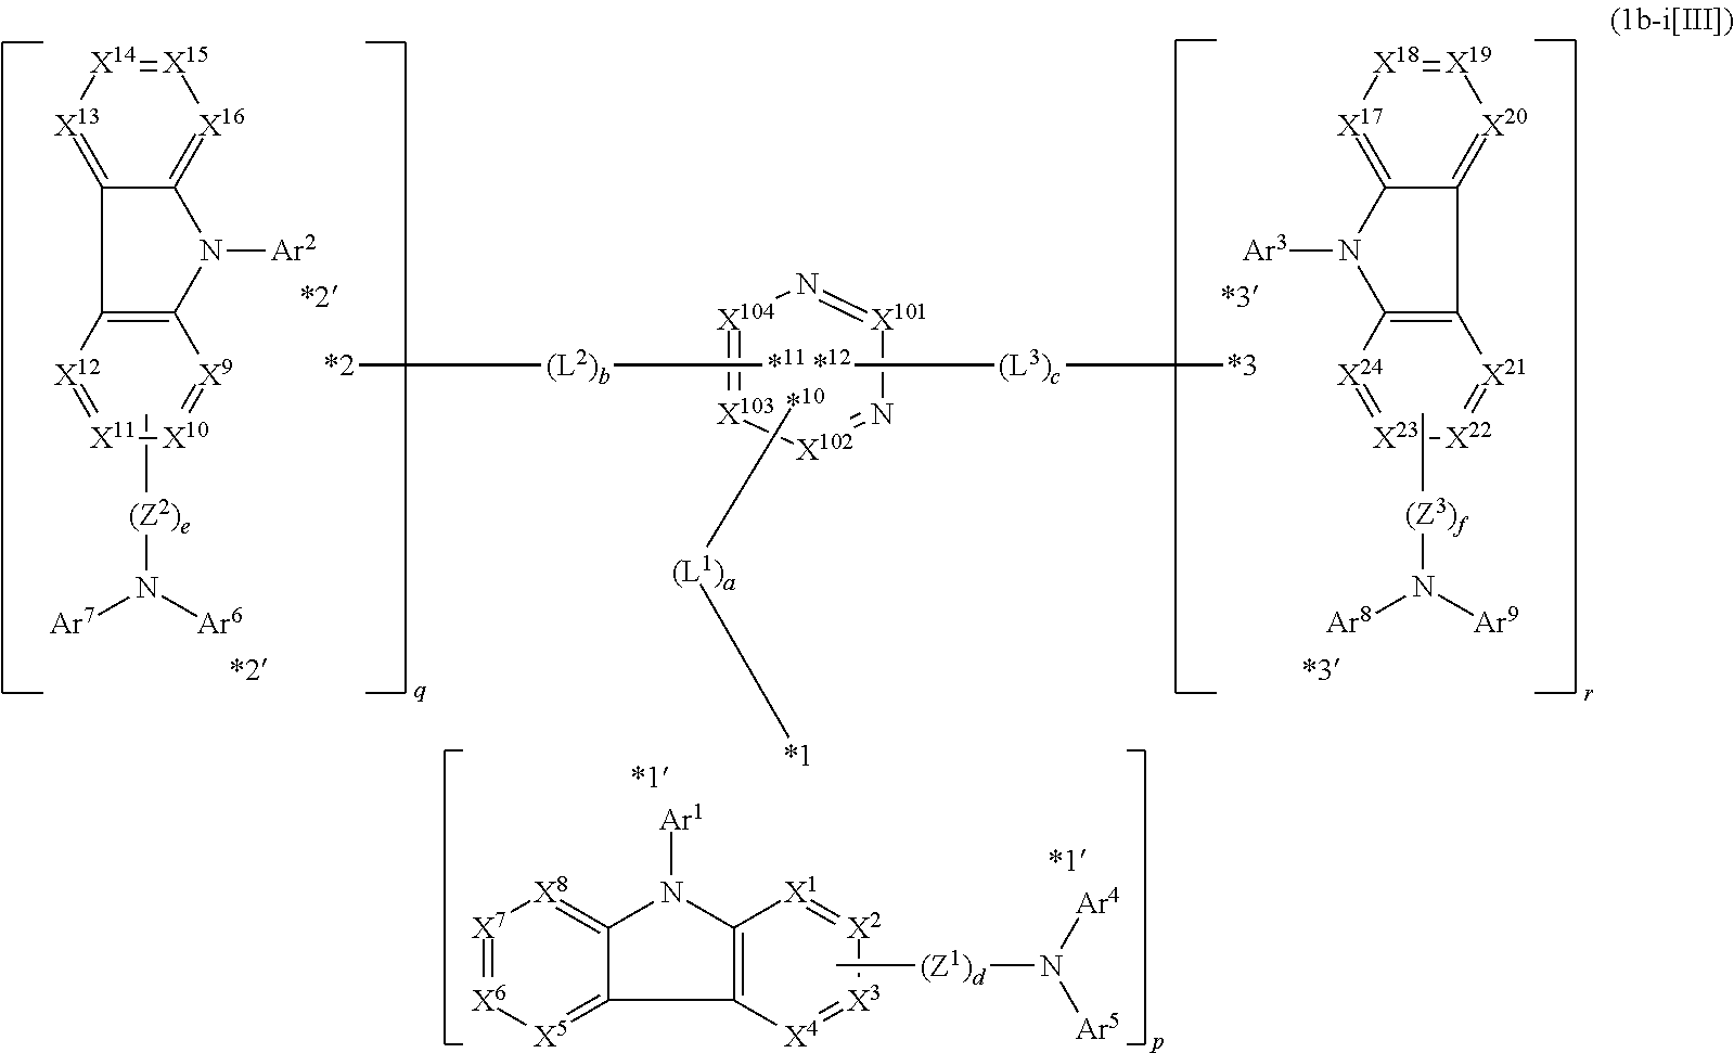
[X12]1=[X11][X10]=[X9]C2=C1C1=[X13][X14]=[X15][X16]=C1N2[Ar2].[X21]1=[X22][X23]=[X24]C2=C1C1=[X20][X19]=[X18][X17]=C1N2[Ar3].[(Z3)f](N([Ar9])[Ar8])C.[(L1)a]([*1])[*10].[(L3)c]([*3])[*12].[(L2)b]([*2])[*11].[X4]1=[X3][X2]=[X1]C2=C1C1=[X5][X6]=[X7][X8]=C1N2[Ar1].[(Z1)d](N([Ar5])[Ar4])C.C[(Z2)e]N([Ar7])[Ar6].[X104]1=[X103][X102]=N[X101]=N1
